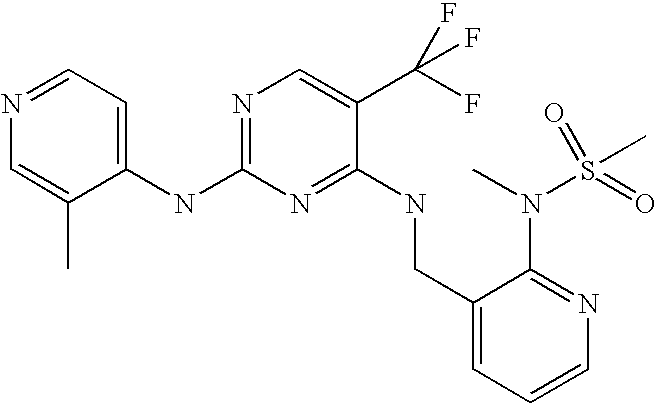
C1(CNC2=NC(NC3=CC=NC=C3C)=NC=C2C(F)(F)F)=CC=CN=C1N(C)S(C)(=O)=O
